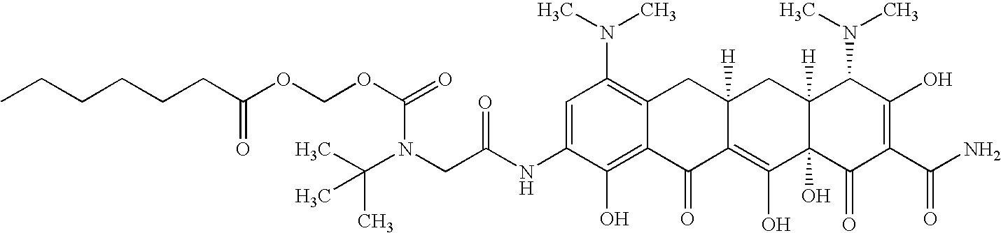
N(CC(NC1=CC(N(C)C)=C2C(=C1O)C(=O)C1=C(O)C3(O)C([H])(CC1([H])C2)C(N(C)C)C(O)=C(C(N)=O)C3=O)=O)(C(C)(C)C)C(OCOC(CCCCCC)=O)=O
